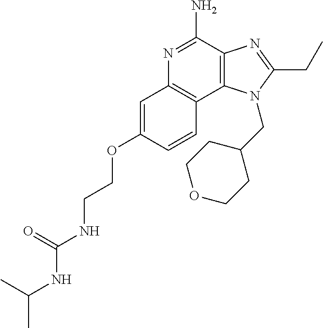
N1=C(N)C2=C(C3=C1C=C(OCCNC(NC(C)C)=O)C=C3)N(CC1CCOCC1)C(CC)=N2
